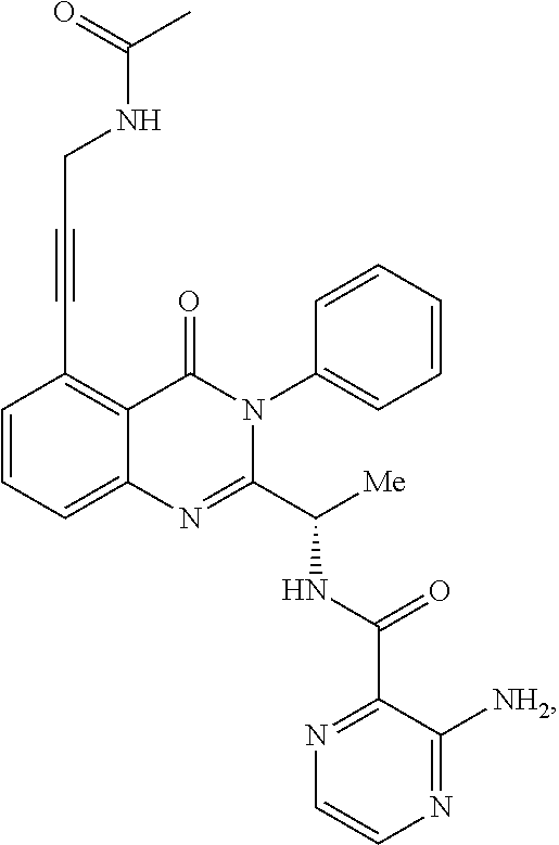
C1=CC=C2C(=C1C#CCNC(C)=O)C(=O)N(C1=CC=CC=C1)C(C([Me])NC(C1=NC=CN=C1[NH2])=O)=N2
